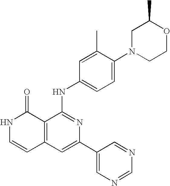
N1C=CC2=C(C1=O)C(NC1=CC=C(N3CCOC(C)C3)C(C)=C1)=NC(C1=CN=CN=C1)=C2
